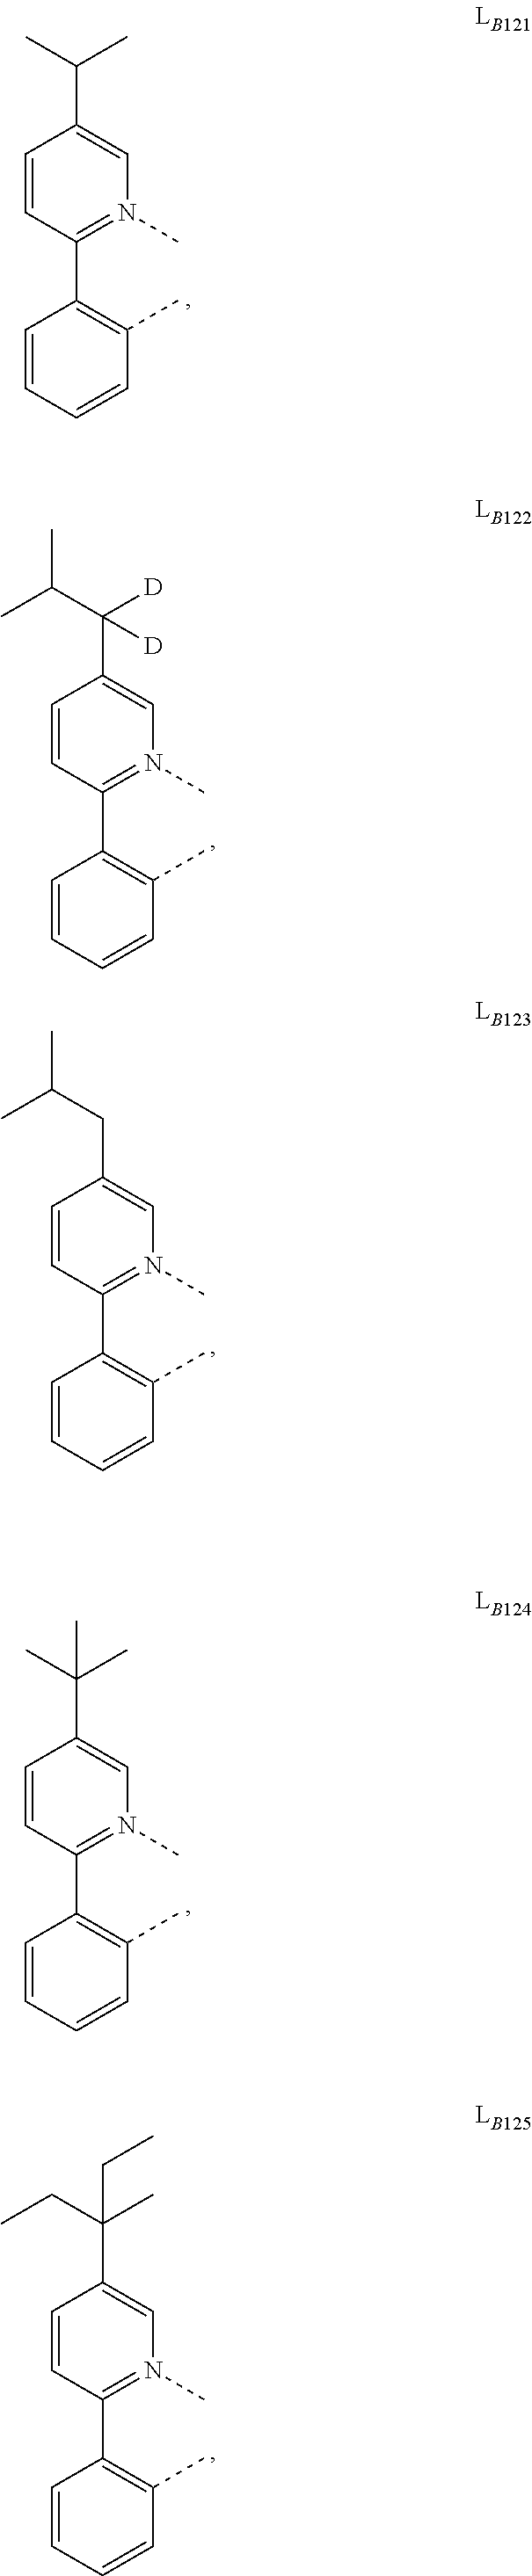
C1=CC(C2=C(C)C=CC=C2)=N(C)C=C1CC(C)C.C1=CC(C2=C(C)C=CC=C2)=N(C)C=C1C(CC)(C)CC.C1=CC(C2=C(C)C=CC=C2)=N(C)C=C1C([D])(C(C)C)[D].C1=CC(C2=C(C)C=CC=C2)=N(C)C=C1C(C)C.C1=CC(C2=C(C)C=CC=C2)=N(C)C=C1C(C)(C)C
